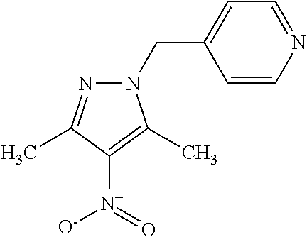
C1=C(CN2N=C(C)C([N+](=O)[O-])=C2C)C=CN=C1
